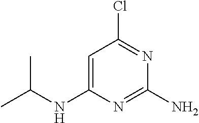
C1=C(NC(C)C)N=C(N)N=C1Cl
